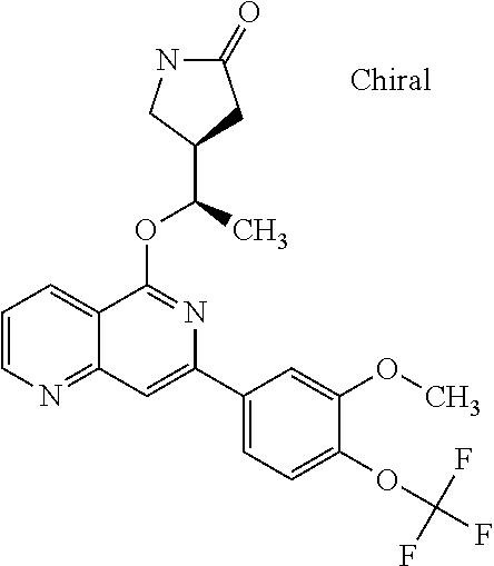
C1=CN=C2C(=C1)C(OC(C)C1CC(=O)NC1)=NC(C1=CC=C(OC(F)(F)F)C(OC)=C1)=C2
